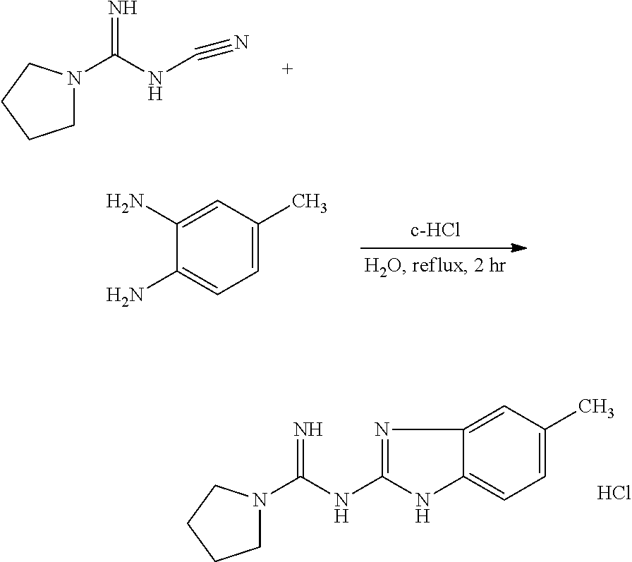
C1N(C(NC#N)=N)CCC1.C1=C(C)C=C(N)C(N)=C1.C1N(C(NC2=NC3=CC(C)=CC=C3N2)=N)CCC1.Cl
